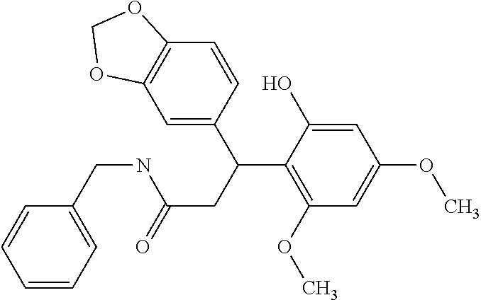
C1=CC=C(CNC(CC(C2=C(OC)C=C(OC)C=C2O)C2=CC3=C(C=C2)OCO3)=O)C=C1
